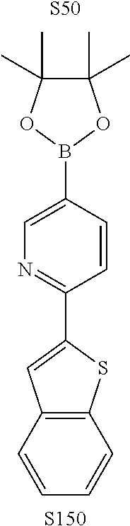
[S50].C1=CC(C2=CC3=C(S2)C=CC=C3)=NC=C1B1OC(C)(C)C(C)(C)O1.[S150]
